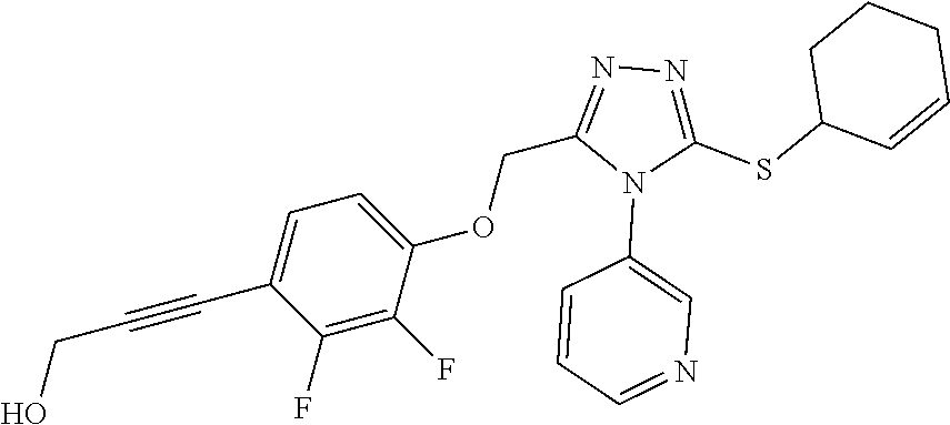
C1=C(OCC2=NN=C(SC3C=CCCC3)N2C2=CN=CC=C2)C(F)=C(F)C(C#CCO)=C1
